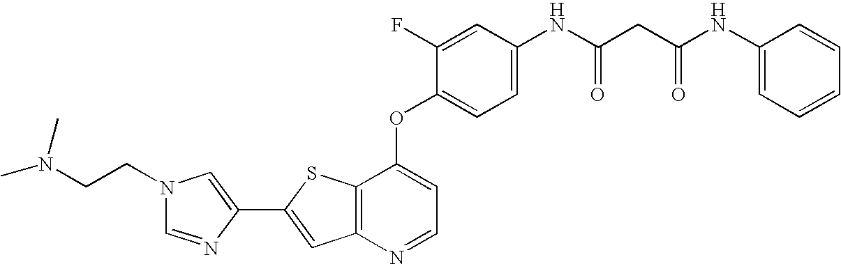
C12=C(SC(C3=CN(CCN(C)C)C=N3)=C1)C(OC1=CC=C(NC(CC(NC3=CC=CC=C3)=O)=O)C=C1F)=CC=N2
